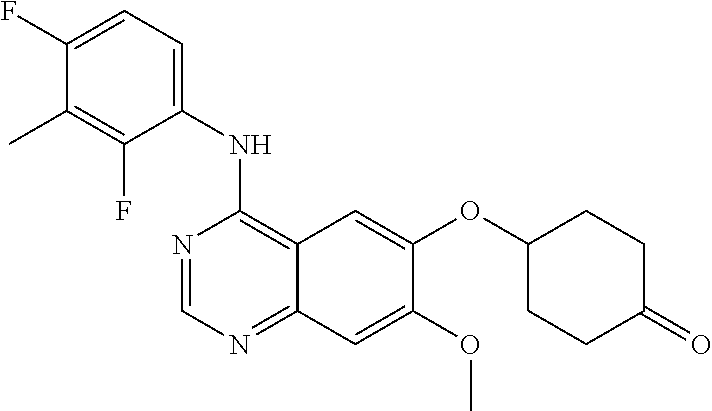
N1=CN=C2C(=C1NC1=CC=C(F)C(C)=C1F)C=C(OC1CCC(=O)CC1)C(OC)=C2
